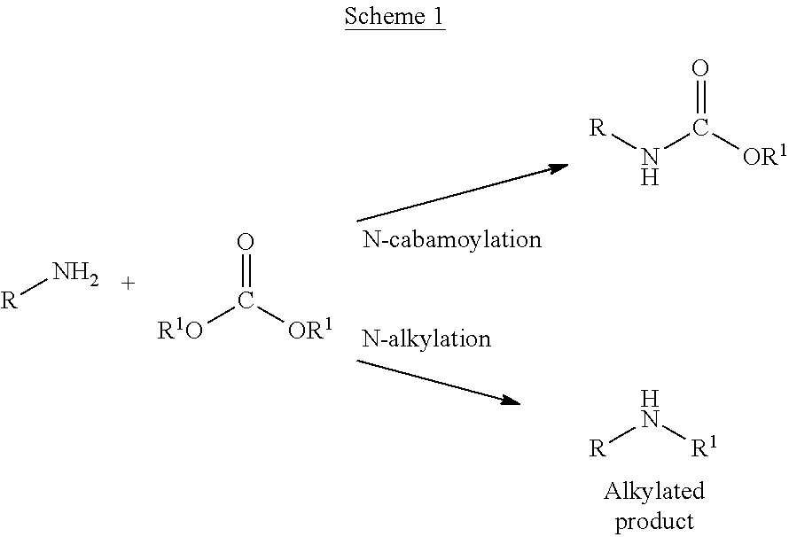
O=C([OR1])N[R].[R]N[R1].[R]N.O=C([OR1])[R1O]
